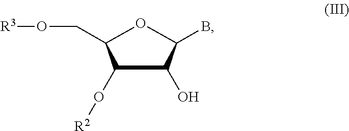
C1(O[R2])C(O)C(B)OC1CO[R3]
